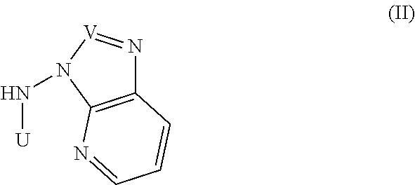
C12=C(N(N[U])[V]=N1)N=CC=C2
